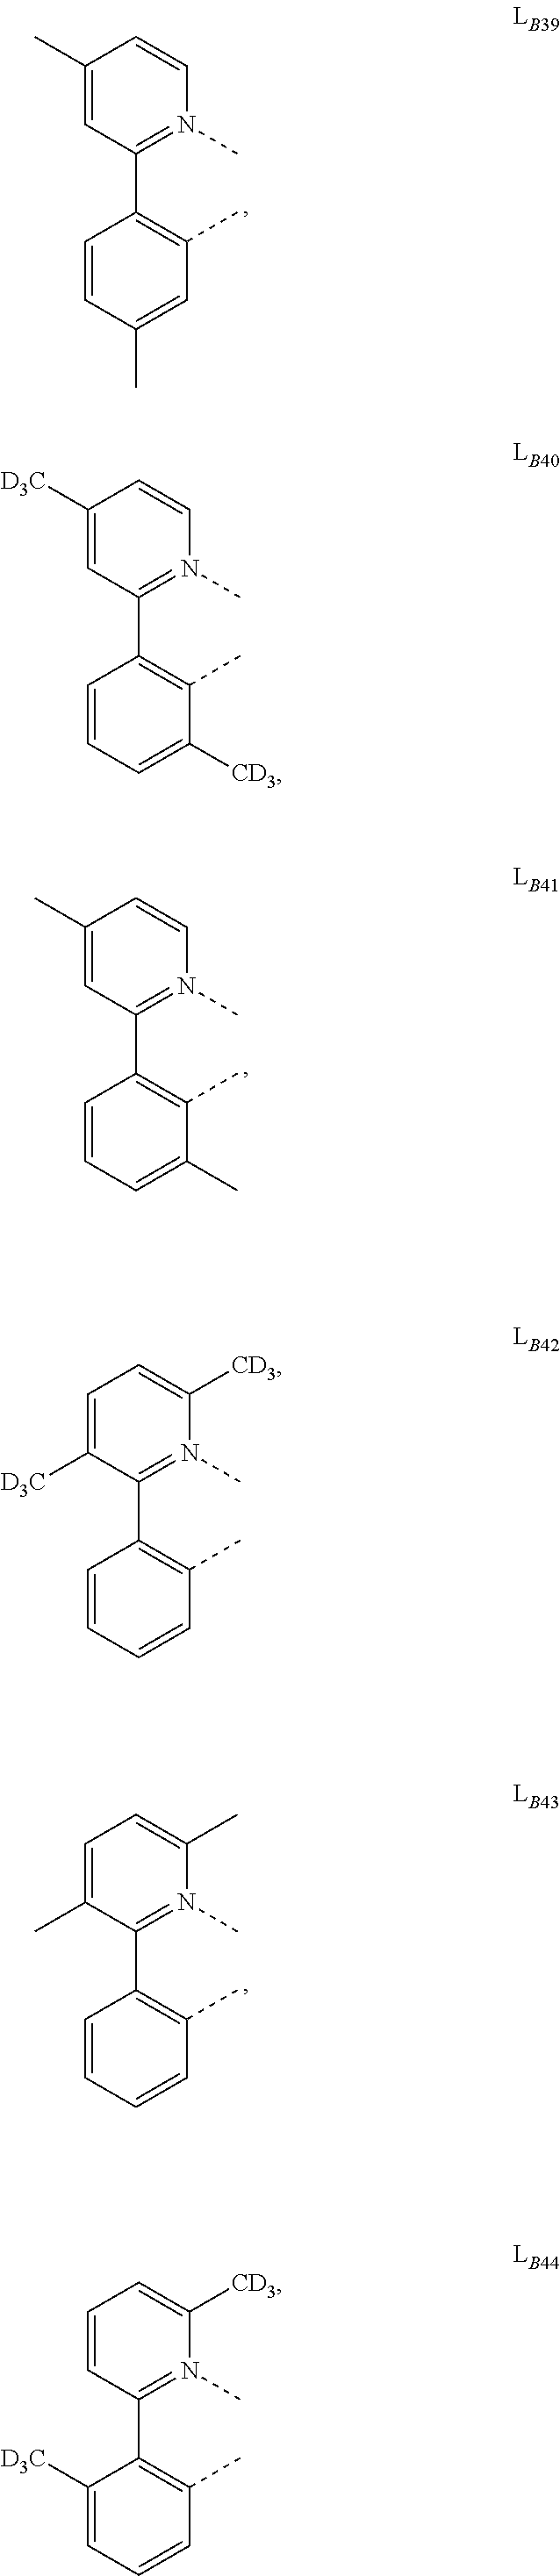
C1(C)=CC(C2=C(C)C=C(C)C=C2)=N(C)C=C1.C1(C)=CC(C2=C(C)C(C)=CC=C2)=N(C)C=C1.C1=C(C)C(C2=C(C)C=CC=C2)=N(C)C(C)=C1.C1([D3C])=CC(C2=C(C)C([CD3])=CC=C2)=N(C)C=C1.C1=CC(C2=C(C)C=CC=C2[D3C])=N(C)C([CD3])=C1.C1=C([D3C])C(C2=C(C)C=CC=C2)=N(C)C([CD3])=C1
